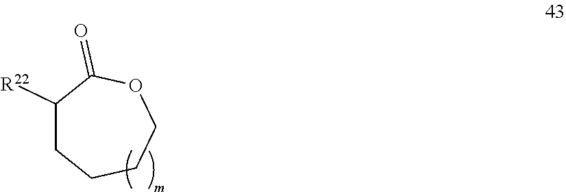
C1([R22])CCCCOC1=O
